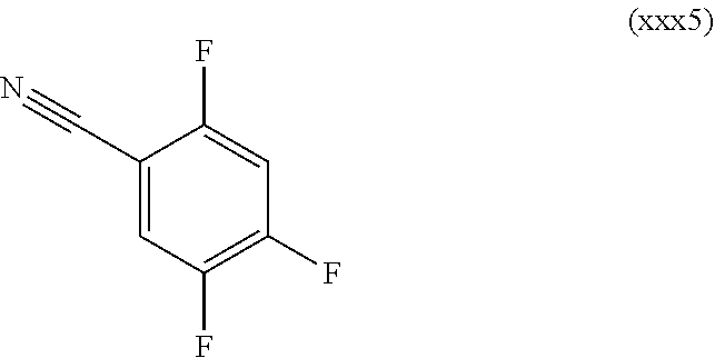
C1(C#N)=CC(F)=C(F)C=C1F
